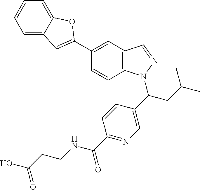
C1=CC=C2C(=C1)OC(C1=CC3=C(C=C1)N(C(CC(C)C)C1=CN=C(C(NCCC(O)=O)=O)C=C1)N=C3)=C2
